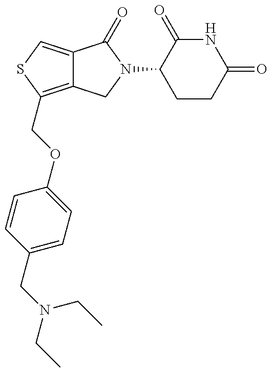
C12=C(COC3=CC=C(CN(CC)CC)C=C3)SC=C1C(=O)N(C1CCC(=O)NC1=O)C2
